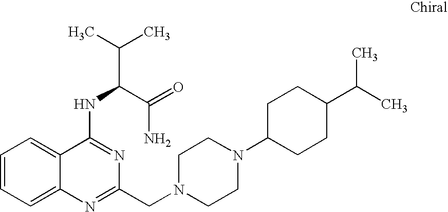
C1=CC=C2C(=C1)C(NC(C(C)C)C(=O)N)=NC(CN1CCN(C3CCC(C(C)C)CC3)CC1)=N2
